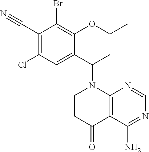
C1(C#N)=C(Cl)C=C(C(C)N2C=CC(=O)C3=C2N=CN=C3N)C(OCC)=C1Br
